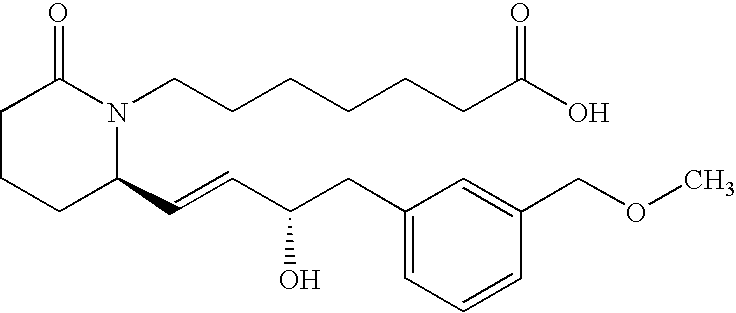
C1CCC(C=CC(CC2=CC=CC(COC)=C2)O)N(CCCCCCC(O)=O)C1=O
